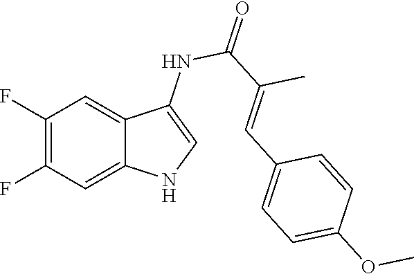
C1(F)=C(F)C=C2C(=C1)C(NC(=O)C(=CC1=CC=C(OC)C=C1)C)=CN2
